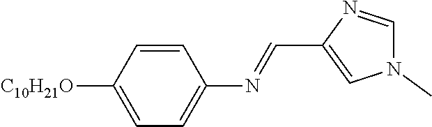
C1=CC([C10H21O])=CC=C1N=CC1=CN(C)C=N1
